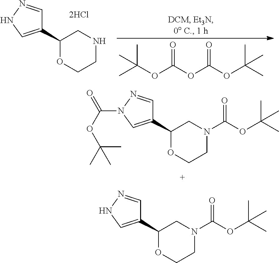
C1(C2OCCN(C(=O)OC(C)(C)C)C2)=CN(C(=O)OC(C)(C)C)N=C1.C1(C2OCCN(C(=O)OC(C)(C)C)C2)=CNN=C1.C1(C2OCCNC2)=CNN=C1.CC(OC(OC(OC(C)(C)C)=O)=O)(C)C
